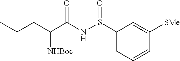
C1(S(NC(C(CC(C)C)[NHBoc])=O)=O)=CC=CC([SMe])=C1
